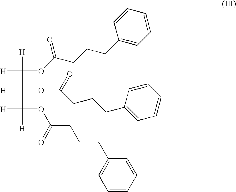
[H]C(OC(CCCC1=CC=CC=C1)=O)([H])C([H])(OC(=O)CCCC1=CC=CC=C1)C([H])([H])OC(=O)CCCC1=CC=CC=C1
